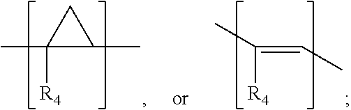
CC1([R4])C(C)C1.C(=CC)([R4])C
